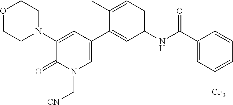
O1CCN(C2=CC(C3=CC(NC(C4=CC([CF3])=CC=C4)=O)=CC=C3C)=CN(C[CN])C2=O)CC1
